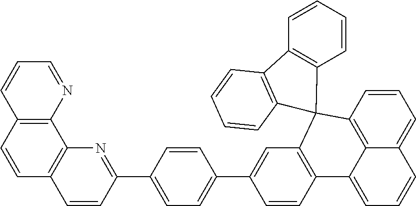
C1=CC2=C3C(=C1)C=CC=C3C1=C(C=C(C3=CC=C(C4=NC5=C(C=C4)C=CC4=C5N=CC=C4)C=C3)C=C1)C21C2=C(C=CC=C2)C2=C1C=CC=C2
